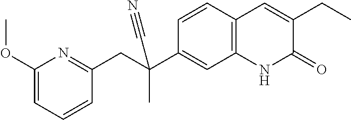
C(C1=CC2=C(C=C1)C=C(CC)C(=O)N2)(CC1=NC(OC)=CC=C1)(C)C#N
